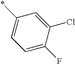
C1=C(F)C(Cl)=CC(*)=C1
